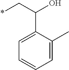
C1=C(C)C(C(O)C*)=CC=C1
